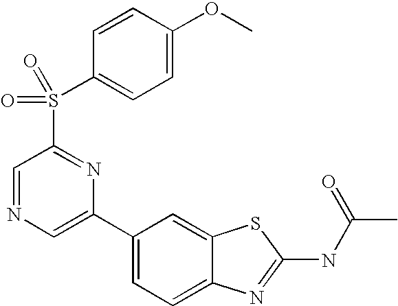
C1(C2=CN=CC(S(C3=CC=C(OC)C=C3)(=O)=O)=N2)=CC=C2C(=C1)SC(NC(C)=O)=N2
